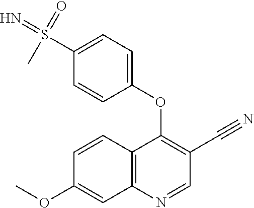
C12=C(N=CC(C#N)=C1OC1=CC=C(S(=N)(=O)C)C=C1)C=C(OC)C=C2
